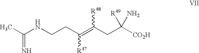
CC(NCCC(=C(CC([CO2H])(N)[R49])[R48])[R47])=N
